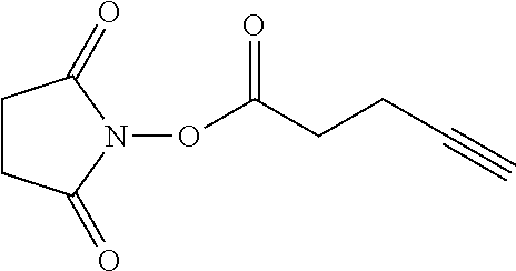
O(C(CCC#C)=O)N1C(=O)CCC1=O
